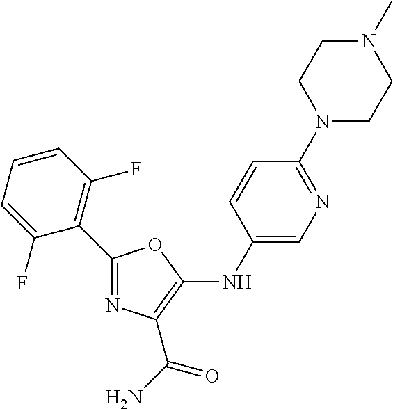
C1=CC(NC2=C(C(N)=O)N=C(C3=C(F)C=CC=C3F)O2)=CN=C1N1CCN(C)CC1
